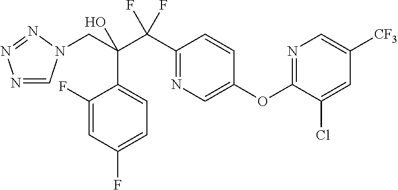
N1=CN(CC(C(C2=NC=C(OC3=NC=C([CF3])C=C3Cl)C=C2)(F)F)(O)C2=CC=C(F)C=C2F)N=N1
